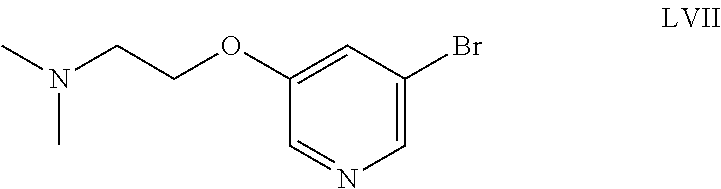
C(OC1=CC(Br)=CN=C1)CN(C)C
